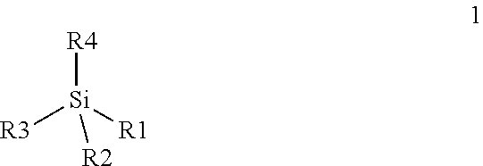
[R3][Si]([R1])([R4])[R2]
